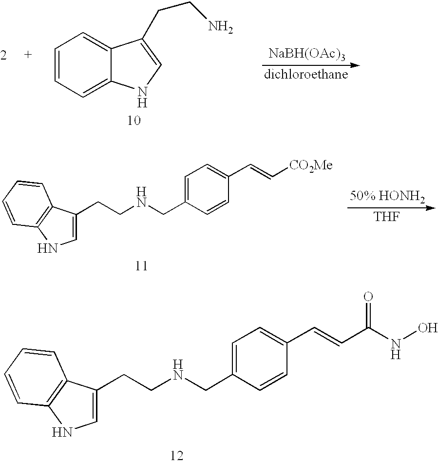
C1=CC=C2C(=C1)C(CCN)=CN2.[NaBH(OAc)3].C1=C(CCNCC2=CC=C(C=CC(NO)=O)C=C2)C2=C(N1)C=CC=C2.[THF].C1=C(CCNCC2=CC=C(C=C[CO2Me])C=C2)C2=C(N1)C=CC=C2
